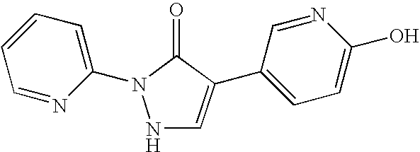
N1C=C(C2=CC=C(O)N=C2)C(=O)N1C1=CC=CC=N1
